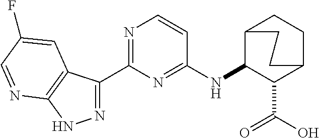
N1=C(C2=NC=CC(NC3C(C(=O)O)C4CCC3CC4)=N2)C2=C(N1)N=CC(F)=C2
